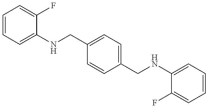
C1=CC=C(NCC2=CC=C(CNC3=CC=CC=C3F)C=C2)C(F)=C1
